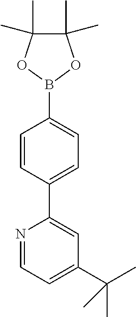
C1(C2=CC=C(B3OC(C)(C)C(C)(C)O3)C=C2)=CC(C(C)(C)C)=CC=N1
